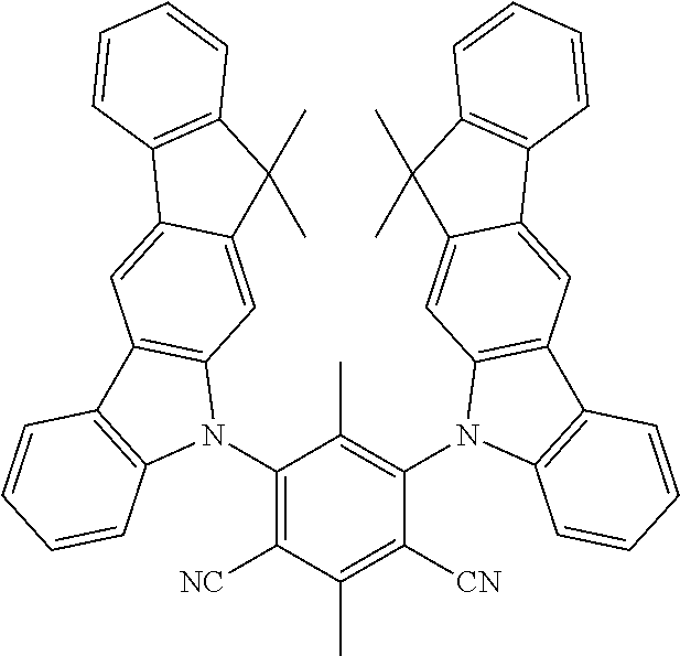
C1(N2C3=C(C4=C2C=CC=C4)C=C2C(=C3)C(C)(C)C3=C2C=CC=C3)=C([NC])C(C)=C([CN])C(N2C3=C(C4=C2C=C2C(=C4)C4=C(C2(C)C)C=CC=C4)C=CC=C3)=C1C
